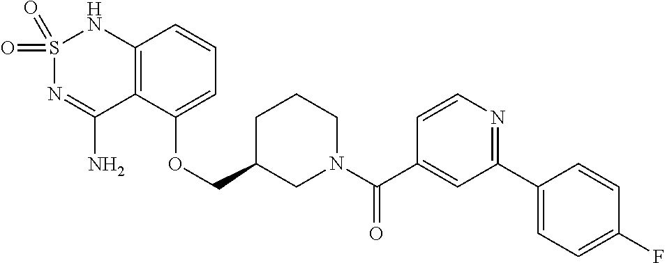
C12=C(C(OCC3CN(C(C4=CC(C5=CC=C(F)C=C5)=NC=C4)=O)CCC3)=CC=C1)C(N)=NS(=O)(=O)N2
